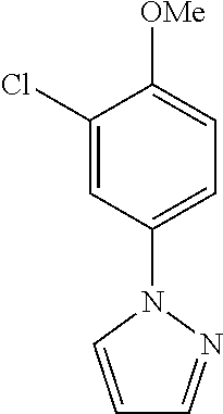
C1(Cl)=CC(N2C=CC=N2)=CC=C1[OMe]
